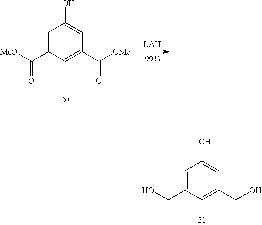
C1=C(CO)C=C(CO)C=C1O.C1=C(C(=O)[MeO])C=C(C(=O)[OMe])C=C1O
